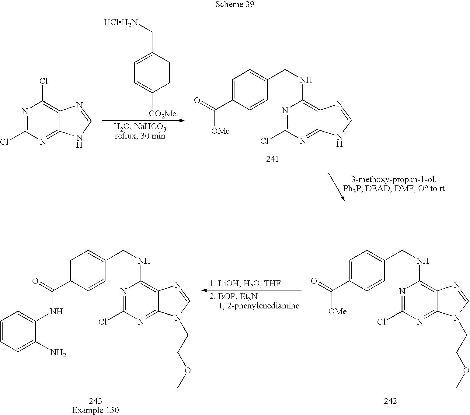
N1=C(Cl)N=C2C(=C1Cl)N=CN2.C1=CC(C[HClH2N])=CC=C1[CO2Me].N1=C(Cl)N=C2C(=C1NCC1=CC=C(C(=O)[OMe])C=C1)N=CN2.N1=C(Cl)N=C2C(=C1NCC1=CC=C(C(=O)[OMe])C=C1)N=CN2CCOC.N1=C(Cl)N=C2C(=C1NCC1=CC=C(C(=O)NC3=CC=CC=C3N)C=C1)N=CN2CCOC
